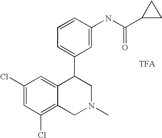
C1(Cl)=CC(Cl)=C2C(=C1)C(C1=CC=CC(NC(C3CC3)=O)=C1)CN(C)C2
